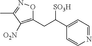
C1(CC(C2=CC=NC=C2)[SO3H])=C([O2N])C(C)=NO1
